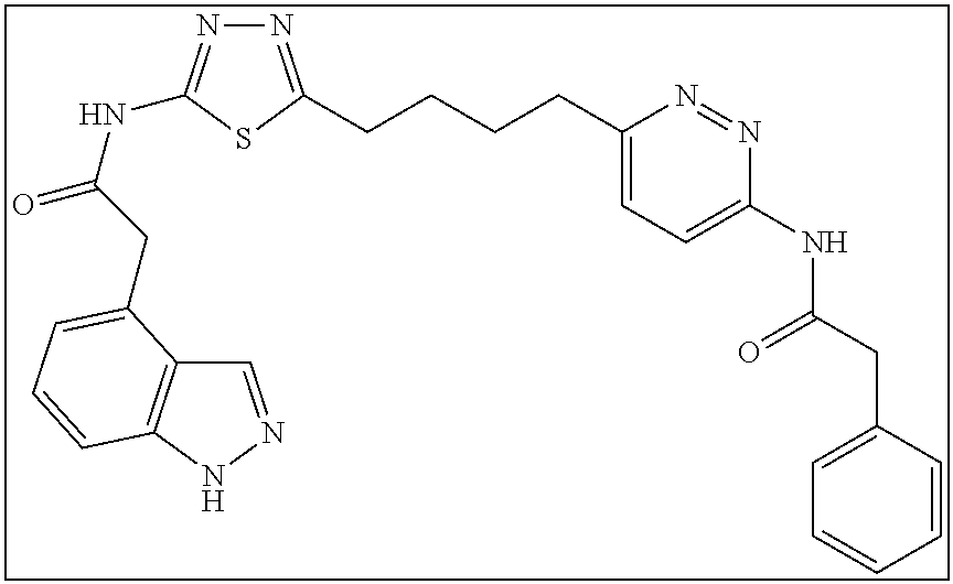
N1=C(CCCCC2=CC=C(NC(CC3=CC=CC=C3)=O)N=N2)SC(NC(=O)CC2=CC=CC3=C2C=NN3)=N1
